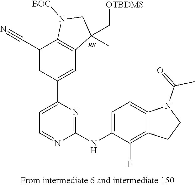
[RS].C1(C#N)=CC(C2=CC=NC(NC3=CC=C4C(=C3F)CCN4C(=O)C)=N2)=CC2=C1N([BOC])CC2(C)C[OTBDMS]
